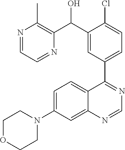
C1=C(N2CCOCC2)C=C2C(=C1)C(C1=CC=C(Cl)C(C(O)C3=C(C)N=CC=N3)=C1)=NC=N2
